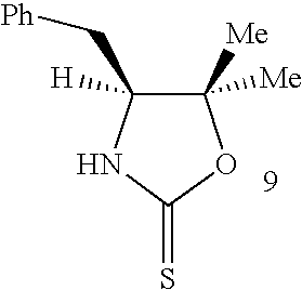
C1([Me])([Me])C(C[Ph])([H])NC(=S)O1
